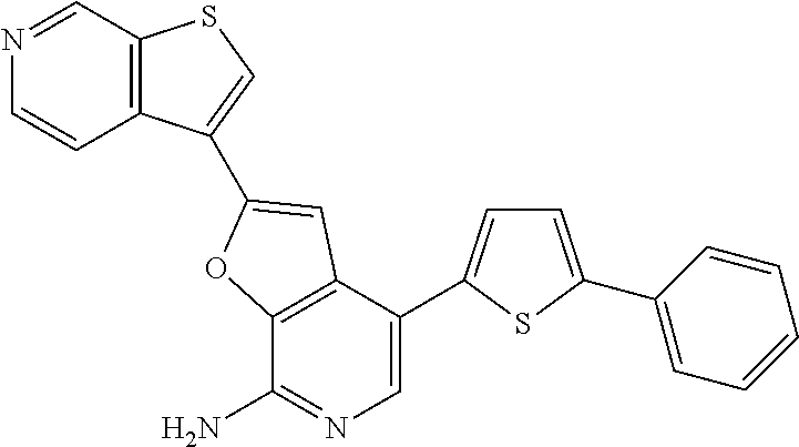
N1=CC2=C(C=C1)C(C1=CC3=C(C(N)=NC=C3C3=CC=C(C4=CC=CC=C4)S3)O1)=CS2
